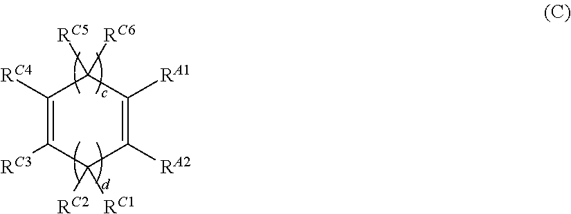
C1([RC6])([RC5])C([RC4])=C([RC3])C([RC1])([RC2])C([RA2])=C1[RA1]
